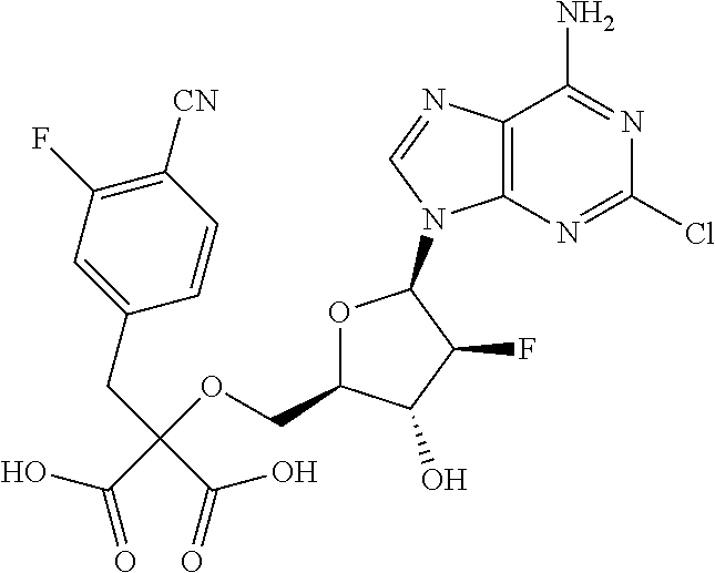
C12=C(N=CN1C1OC(COC(CC3=CC(F)=C([CN])C=C3)(C(=O)O)C(O)=O)C(O)C1F)C(N)=NC(Cl)=N2
